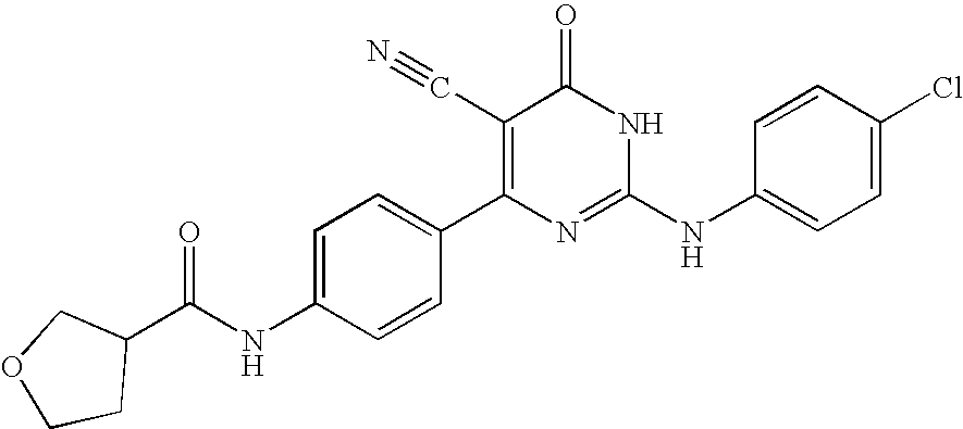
C1=CC(C2=C(C#N)C(=O)NC(NC3=CC=C(Cl)C=C3)=N2)=CC=C1NC(=O)C1CCOC1
